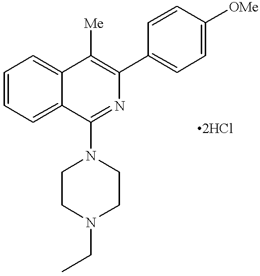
C12=CC=CC=C1C(N1CCN(CC)CC1)=NC(C1=CC=C([OMe])C=C1)=C2[Me]
